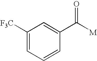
C1([F3C])=CC=CC(C([M])=O)=C1
